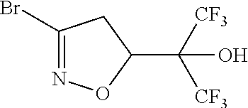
C1(Br)=NOC(C([CF3])([CF3])O)C1
